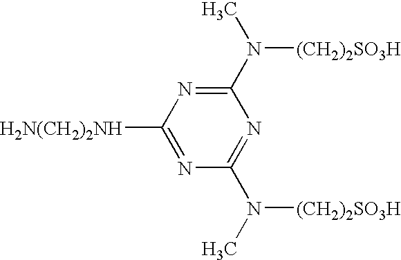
C1(N(C)[(CH2)2SO3H])=NC([H2N(CH2)2NH])=NC(N(C)[(CH2)2SO3H])=N1
